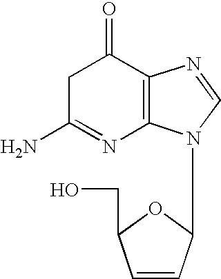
C1C(N)=NC2=C(C1=O)N=CN2C1C=CC(CO)O1
